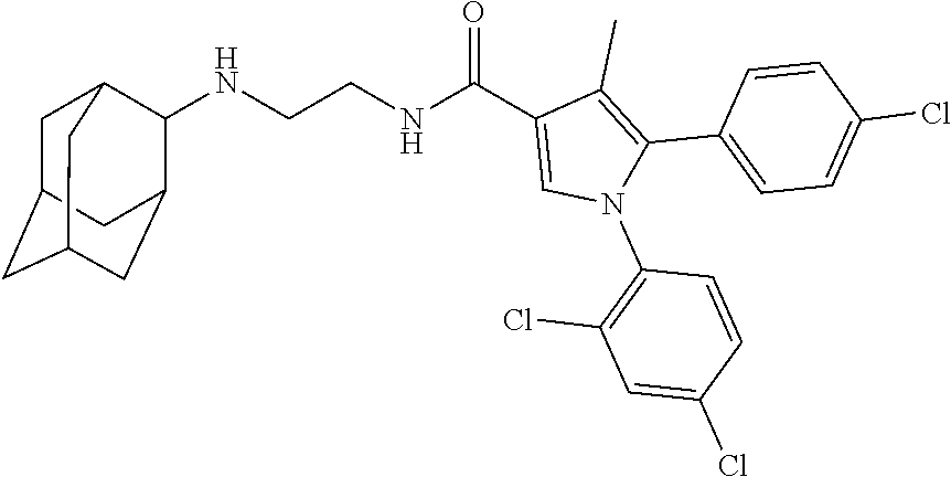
N(CCNC(C1=CN(C2=C(Cl)C=C(Cl)C=C2)C(C2=CC=C(Cl)C=C2)=C1C)=O)C1C2CC3CC(CC1C3)C2
